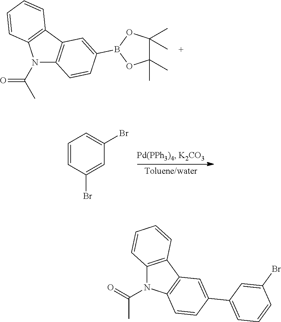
N1(C(=O)C)C2=C(C3=C1C=CC=C3)C=C(B1OC(C)(C)C(C)(C)O1)C=C2.C1=CC(Br)=CC(Br)=C1.C12=C(C3=C(N1C(C)=O)C=CC(C1=CC=CC(Br)=C1)=C3)C=CC=C2
